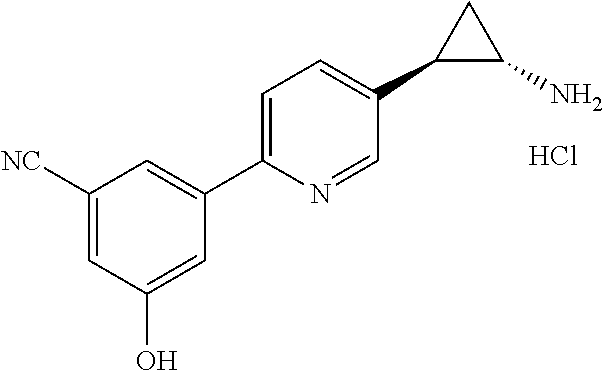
Cl.C1([NC])=CC(O)=CC(C2=CC=C(C3C(N)C3)C=N2)=C1
